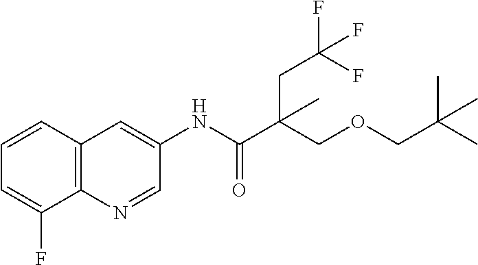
C1=CC2=C(C(F)=C1)N=CC(NC(=O)C(COCC(C)(C)C)(CC(F)(F)F)C)=C2
